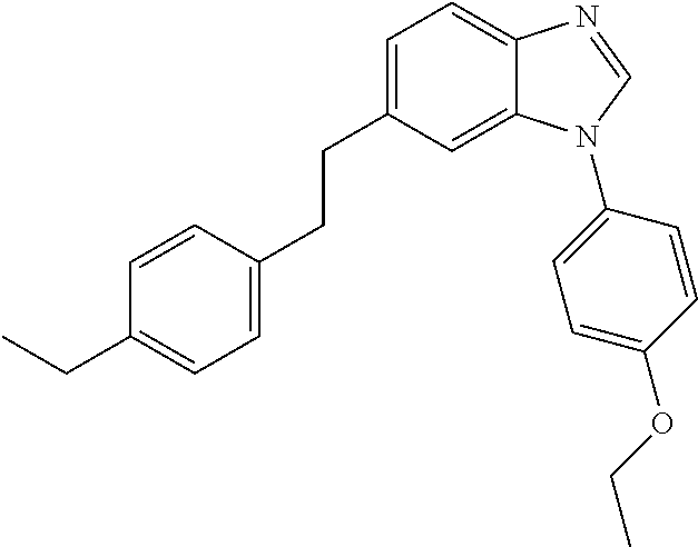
C1=C(CCC2=CC=C(CC)C=C2)C=C2C(=C1)N=CN2C1=CC=C(OCC)C=C1
